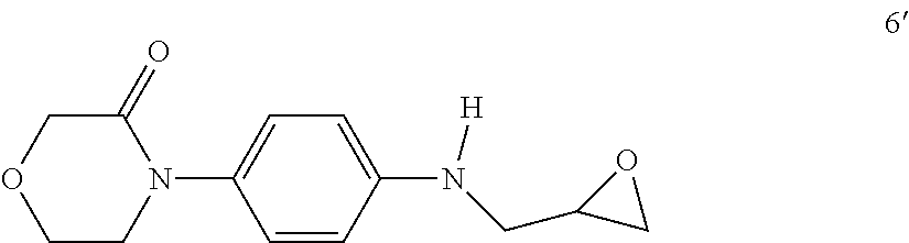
C1CN(C2=CC=C(N(CC3CO3)[H])C=C2)C(=O)CO1
